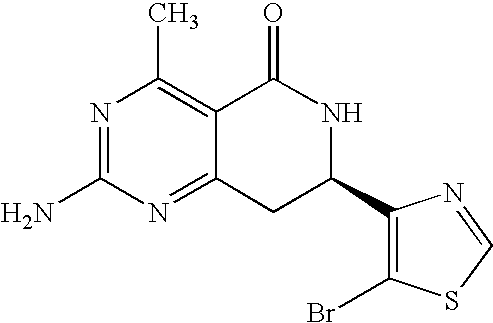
C12=NC(N)=NC(C)=C1C(=O)NC(C1=C(Br)SC=N1)C2
